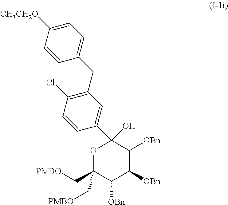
O1C(C[PMBO])(C[PMBO])C([OBn])C([OBn])C([OBn])C1(C1=CC(CC2=CC=C([CH3CH2O])C=C2)=C(Cl)C=C1)O
